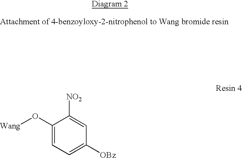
O([Wang])C1=CC=C([OBz])C=C1[NO2]
